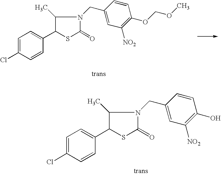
C1=C(Cl)C=CC(C2SC(=O)N(CC3=CC([NO2])=C(O)C=C3)C2C)=C1.C1=C(Cl)C=CC(C2SC(=O)N(CC3=CC([NO2])=C(OCOC)C=C3)C2C)=C1
